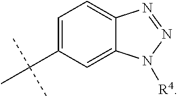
C1=C(C(C)(C)C)C=C2C(=C1)N=NN2[R4]
